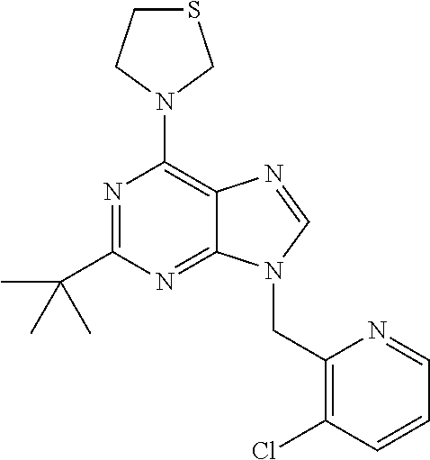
S1CCN(C2=C3C(=NC(C(C)(C)C)=N2)N(CC2=C(Cl)C=CC=N2)C=N3)C1
